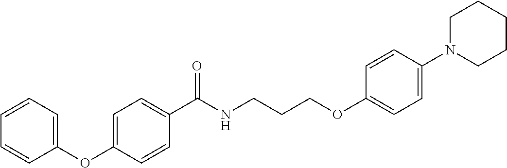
C1(OC2=CC=C(C(NCCCOC3=CC=C(N4CCCCC4)C=C3)=O)C=C2)=CC=CC=C1
